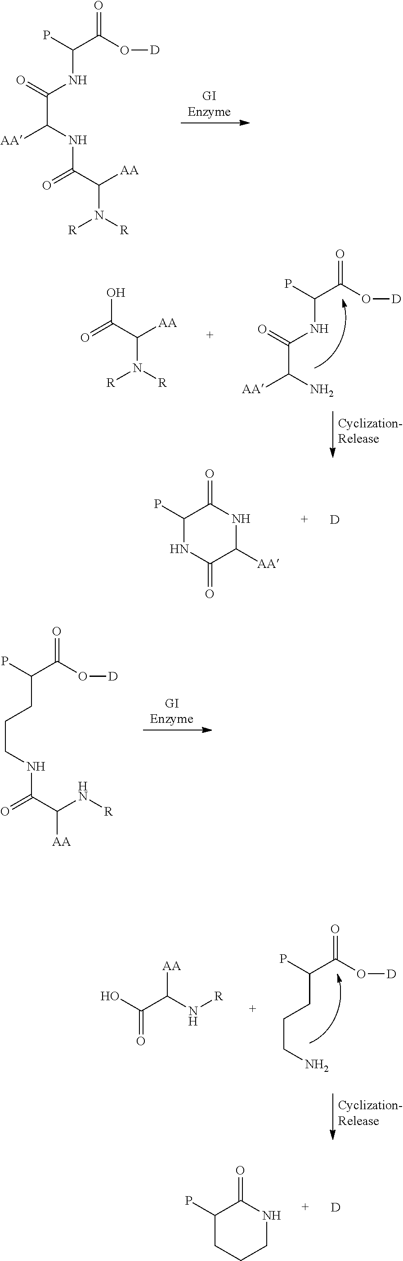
PC(C(O[D])=O)NC(C([AA])NC(C([AA])N([R])[R])=O)=O.PC(C(O[D])=O)NC(C([AA])N)=O.OC(C([AA])N([R])[R])=O.[D].C1(=O)C(P)NC(=O)C([AA])N1.PC(C(O[D])=O)CCCNC(C(N[R])[AA])=O.OC(C(N[R])[AA])=O.PC(C(O[D])=O)CCCN.[D].C1(P)CCCNC1=O
